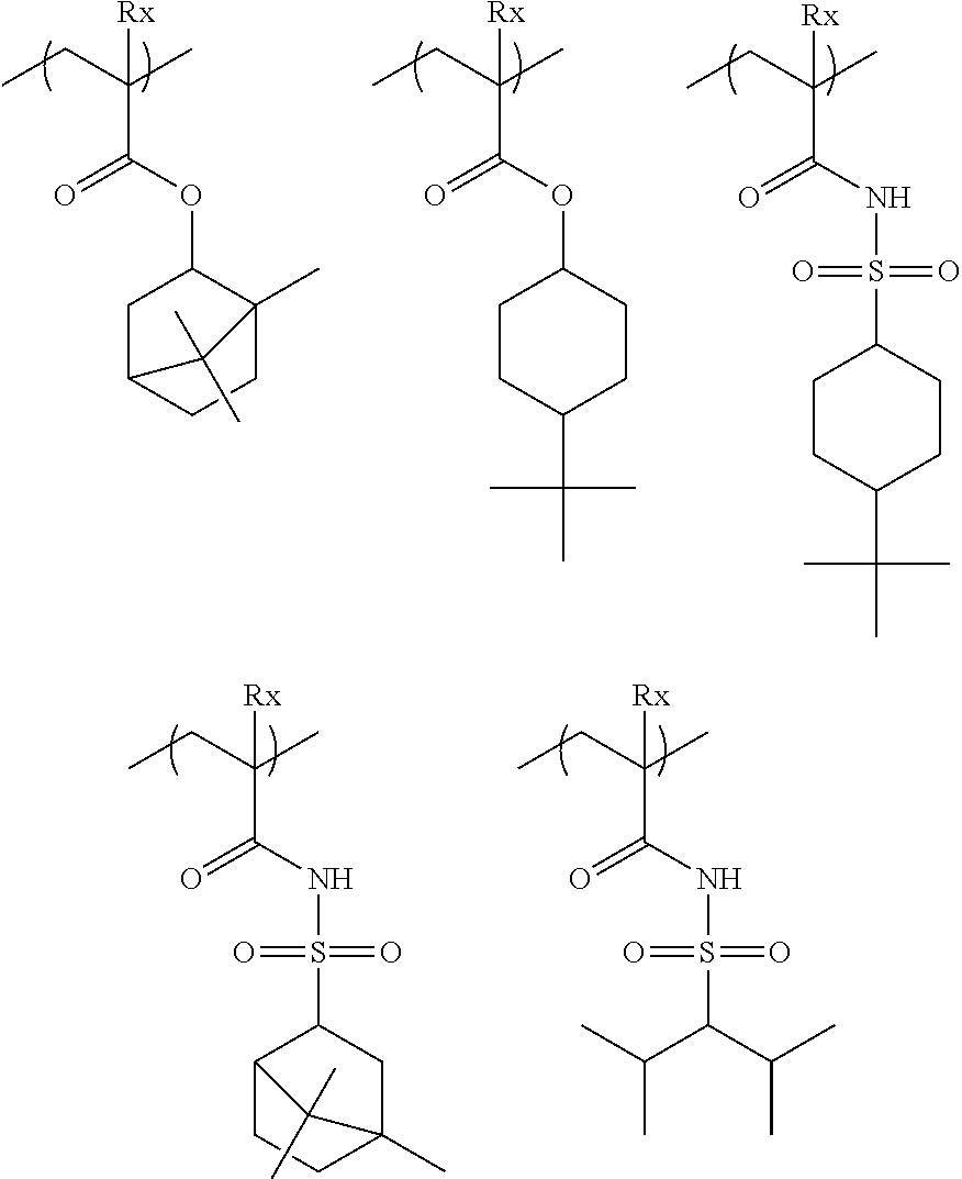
[Rx]C(C)(C(NS(C1CC2(C)CCC1C2(C)C)(=O)=O)=O)CC.[Rx]C(C)(C(NS(C(C(C)C)C(C)C)(=O)=O)=O)CC.[Rx]C(C)(C(OC1CC2CCC1(C)C2(C)C)=O)CC.[Rx]C(C)(C(OC1CCC(C(C)(C)C)CC1)=O)CC.[Rx]C(C)(C(NS(C1CCC(C(C)(C)C)CC1)(=O)=O)=O)CC
